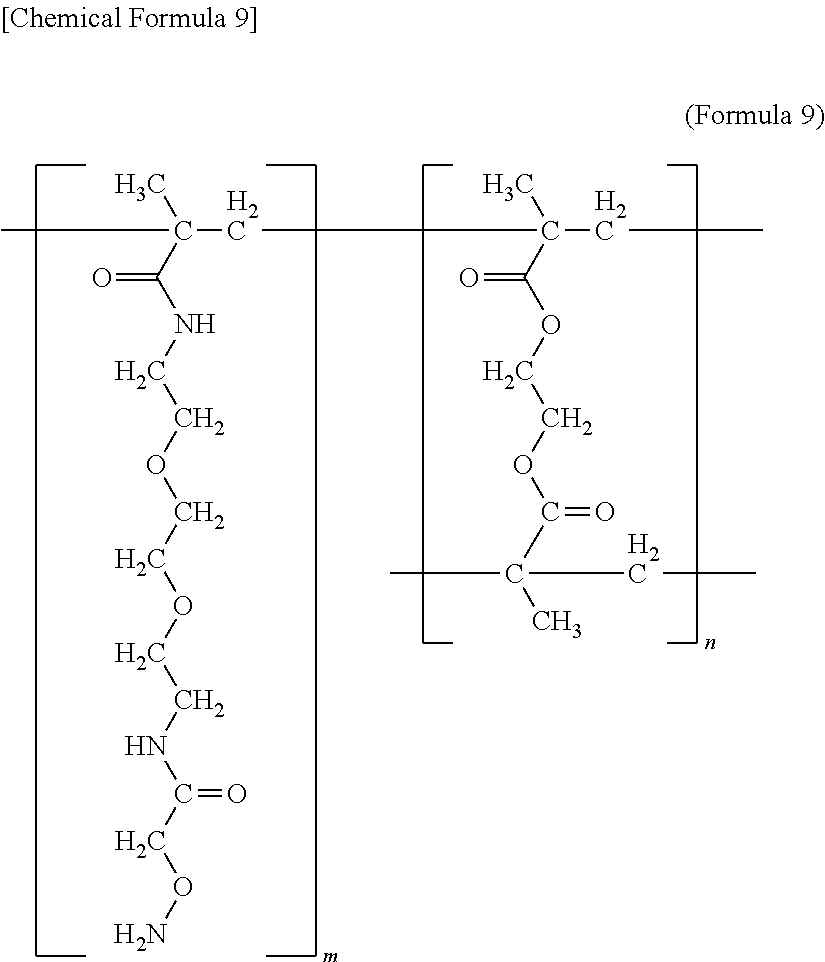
CC(CC(CC)(C)C(OCCOC(C(C)(C)CC)=O)=O)(C)C(NCCOCCOCCNC(CON)=O)=O
